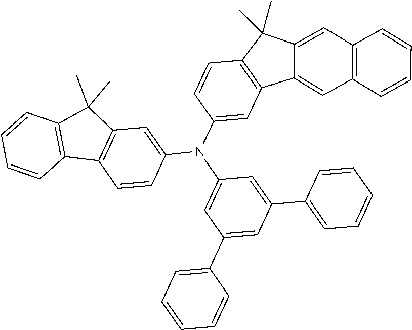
C1(N(C2=CC3=C(C=C2)C(C)(C)C2=CC4=C(C=C32)C=CC=C4)C2=CC(C3=CC=CC=C3)=CC(C3=CC=CC=C3)=C2)=CC2=C(C=C1)C1=C(C2(C)C)C=CC=C1
